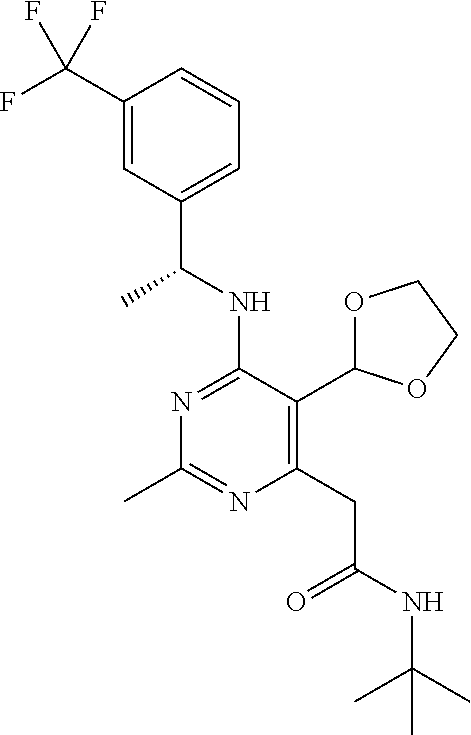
N1=C(NC(C)C2=CC=CC(C(F)(F)F)=C2)C(C2OCCO2)=C(CC(=O)NC(C)(C)C)N=C1C
